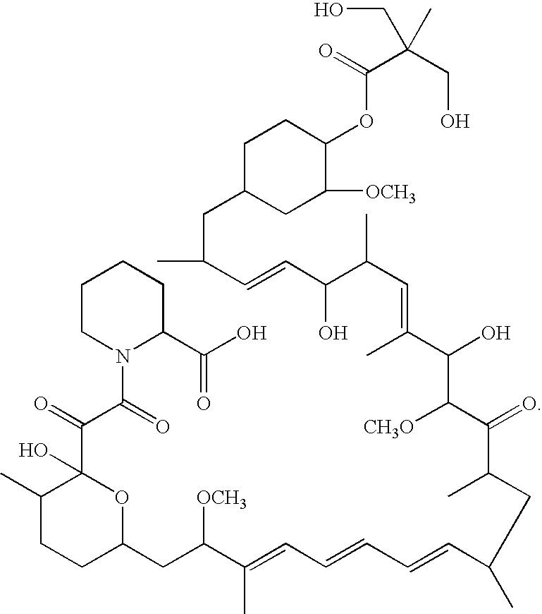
C1C(CC(C=CC(C(C=C(C(O)C([CH3O])C(C(C)CC(C=CC=CC=C(C(CC2CCC(C)C(C(C(N3C(C(O)=O)CCCC3)=O)=O)(O)O2)[OCH3])C)C)=O)C)C)O)C)CC([OCH3])C(OC(C(CO)(CO)C)=O)C1
